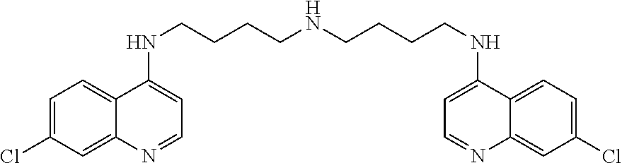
C1=C(Cl)C=C2C(=C1)C(NCCCCNCCCCNC1=CC=NC3=CC(Cl)=CC=C13)=CC=N2
